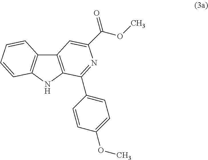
C12=C(NC3=C1C=CC=C3)C(C1=CC=C(OC)C=C1)=NC(C(=O)OC)=C2
